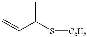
CC(C=C)S[C6H5]
